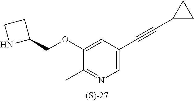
C1(OCC2CCN2)=CC(C#CC2CC2)=CN=C1C
